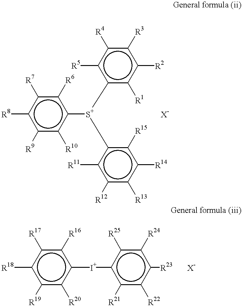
c1([S+](c2c([R15])c([R14])c([R13])c([R12])c2[R11])c2c([R10])c([R9])c([R8])c([R7])c2[R6])c([R1])c([R2])c([R3])c([R4])c1[R5].[X-].c1([R19])c([R20])c([I+]c2c([R21])c([R22])c([R23])c([R24])c2[R25])c([R16])c([R17])c1[R18].[X-]
